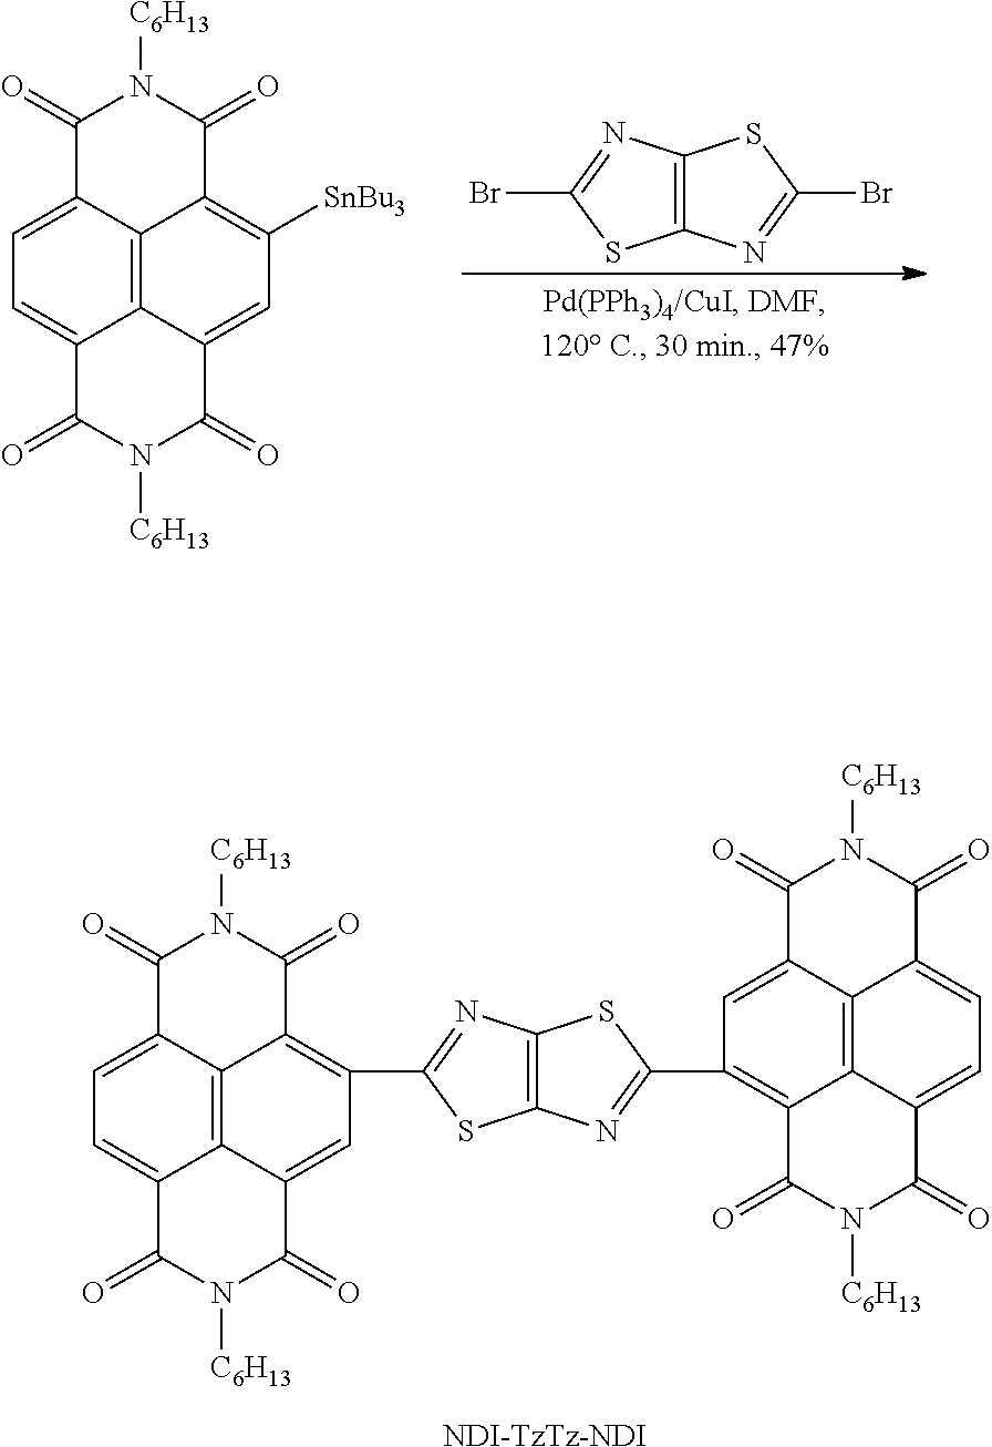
C1=C2C3=C4C(=C1)C(=O)N([C6H13])C(=O)C4=CC([SnBu3])=C3C(=O)N([C6H13])C2=O.C12=C(N=C(Br)S1)SC(Br)=N2.[NDI-TzTz-NDI].C12=C(N=C(C3=C4C5=C6C(=CC=C5C(=O)N([C6H13])C4=O)C(=O)N([C6H13])C(=O)C6=C3)S1)SC(C1=C3C4=C5C(=C1)C(=O)N([C6H13])C(=O)C5=CC=C4C(=O)N([C6H13])C3=O)=N2
